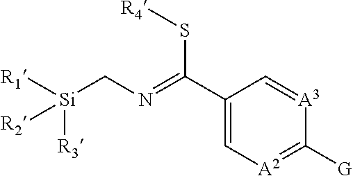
C1(C(S[R4])=NC[Si]([R1])([R3])[R2])=C[A2]=C([G])[A3]=C1
